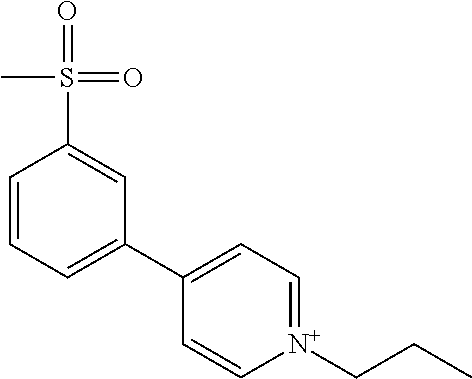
O=S(=O)(C)C1=CC(C2=CC=[N+](CCC)C=C2)=CC=C1
